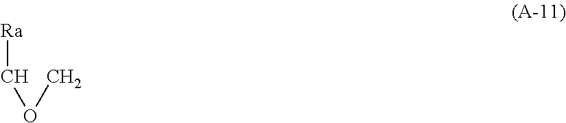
[Ra]COC
